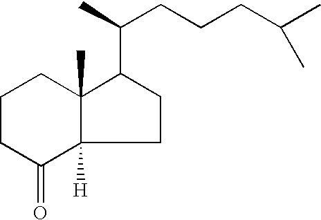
C1CC(=O)C2([H])C(C)(C1)C(C(C)CCCC(C)C)CC2
